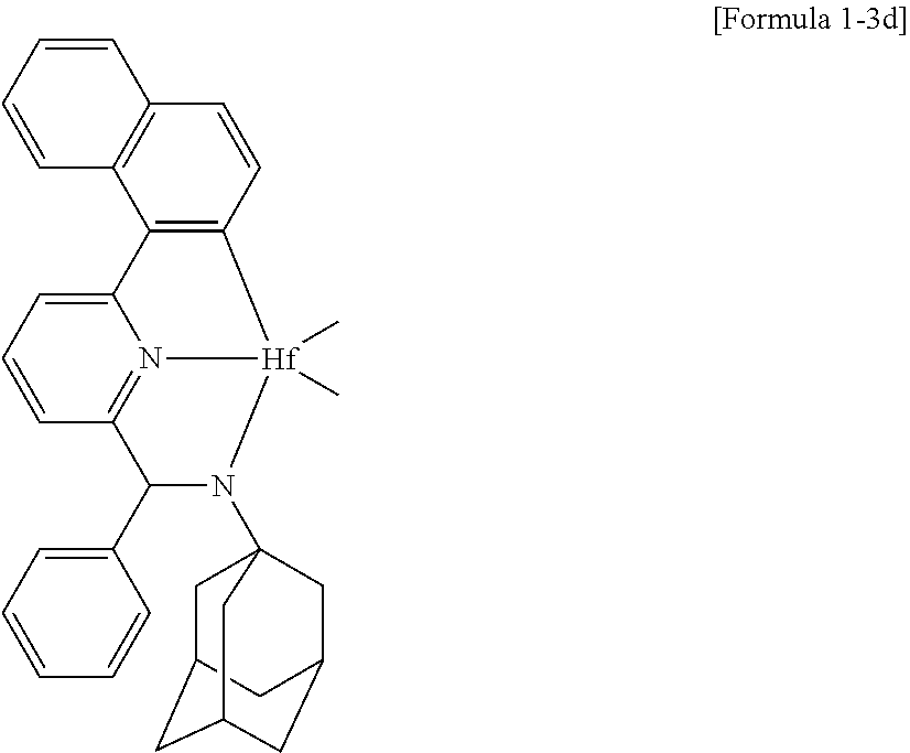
C12=CC=CC3=N1[Hf](C)(C)(C1=C2C2=C(C=C1)C=CC=C2)N(C12CC4CC(CC(C1)C4)C2)C3C1=CC=CC=C1
